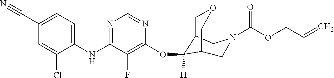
C1(NC2=NC=NC(OC3([H])C4COCC3CN(C(OCC=C)=O)C4)=C2F)=CC=C(C#N)C=C1Cl
